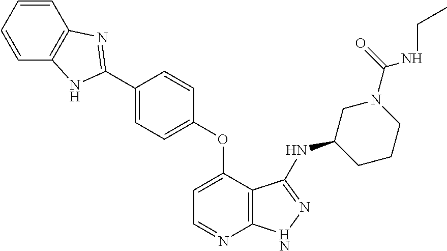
C1=CC=CC2=C1N=C(C1=CC=C(OC3=CC=NC4=C3C(NC3CCCN(C(=O)NCC)C3)=NN4)C=C1)N2
